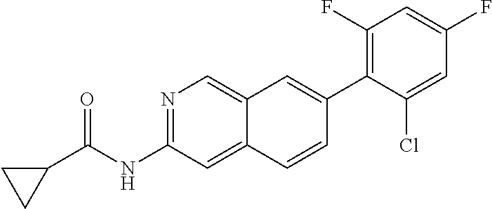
N1=C(NC(C2CC2)=O)C=C2C(=C1)C=C(C1=C(F)C=C(F)C=C1Cl)C=C2
